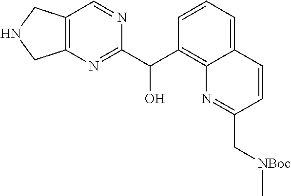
C12=C(N=C(C(C3=C4C(=CC=C3)C=CC(C[NBoc]C)=N4)O)N=C1)CNC2
